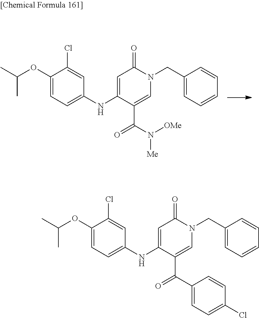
C1=C(NC2=CC=C(OC(C)C)C(Cl)=C2)C(C(=O)N([Me])[OMe])=CN(CC2=CC=CC=C2)C1=O.C1=C(NC2=CC=C(OC(C)C)C(Cl)=C2)C(C(=O)C2=CC=C(Cl)C=C2)=CN(CC2=CC=CC=C2)C1=O
